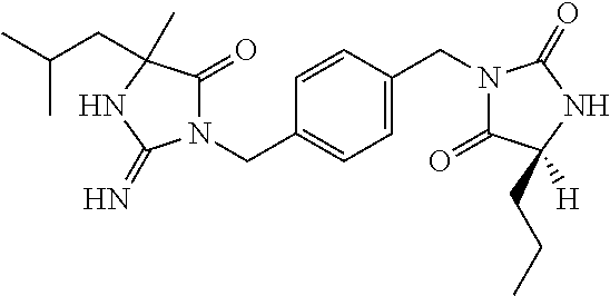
N1(CC2=CC=C(CN3C(=O)C(CCC)([H])NC3=O)C=C2)C(=O)C(CC(C)C)(C)NC1=N
